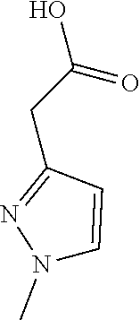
C1(CC(O)=O)=NN(C)C=C1
